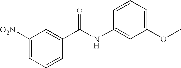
C1([O2N])=CC=CC(C(NC2=CC(OC)=CC=C2)=O)=C1
